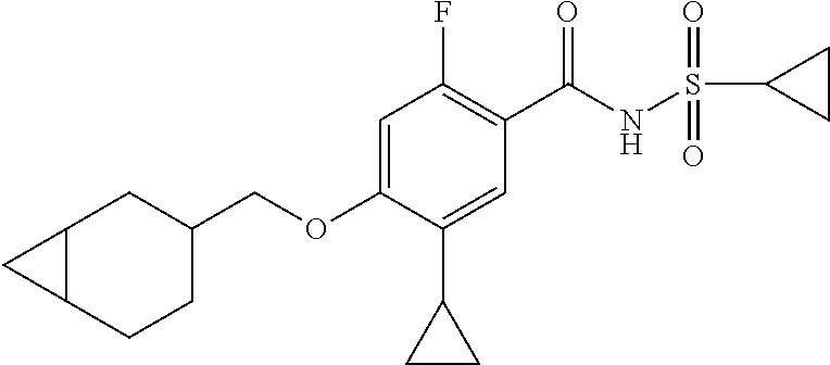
C1=C(OCC2CC3C(CC2)C3)C(C2CC2)=CC(C(NS(C2CC2)(=O)=O)=O)=C1F
